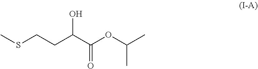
CSCCC(C(OC(C)C)=O)O
